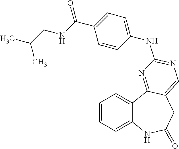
C1=CC=C2C(=C1)C1=NC(NC3=CC=C(C(=O)NCC(C)C)C=C3)=NC=C1CC(=O)N2
